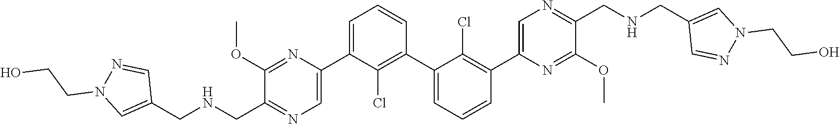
C1(OC)=NC(C2=CC=CC(C3=CC=CC(C4=CN=C(CNCC5=CN(CCO)N=C5)C(OC)=N4)=C3Cl)=C2Cl)=CN=C1CNCC1=CN(CCO)N=C1
